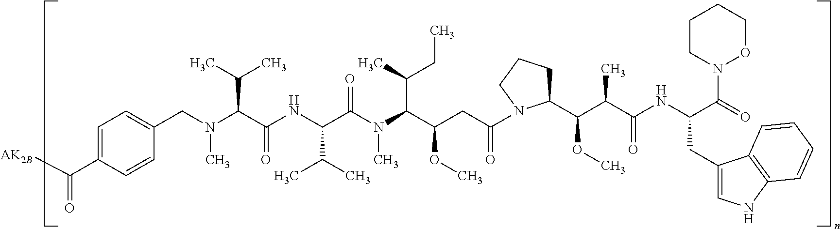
N(C(C(NC(C(N(C(C(CC(=O)N1C(C(C(C(NC(C(N2CCCCO2)=O)CC2=CNC3=C2C=CC=C3)=O)C)OC)CCC1)OC)C(C)CC)C)=O)C(C)C)=O)C(C)C)(C)CC1=CC=C(C([AK2B])=O)C=C1
